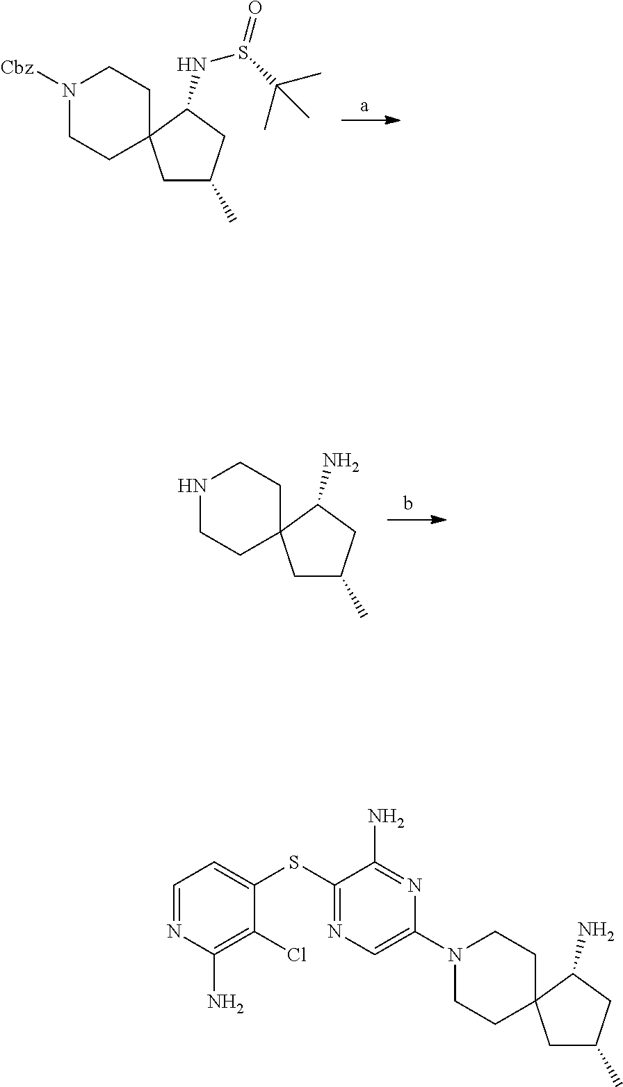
[Cbz]N1CCC2(CC1)CC(C)CC2NS(=O)C(C)(C)C.N1CCC2(CC1)CC(C)CC2N.C1(SC2=CC=NC(N)=C2Cl)=NC=C(N2CCC3(CC2)CC(C)CC3N)N=C1N
